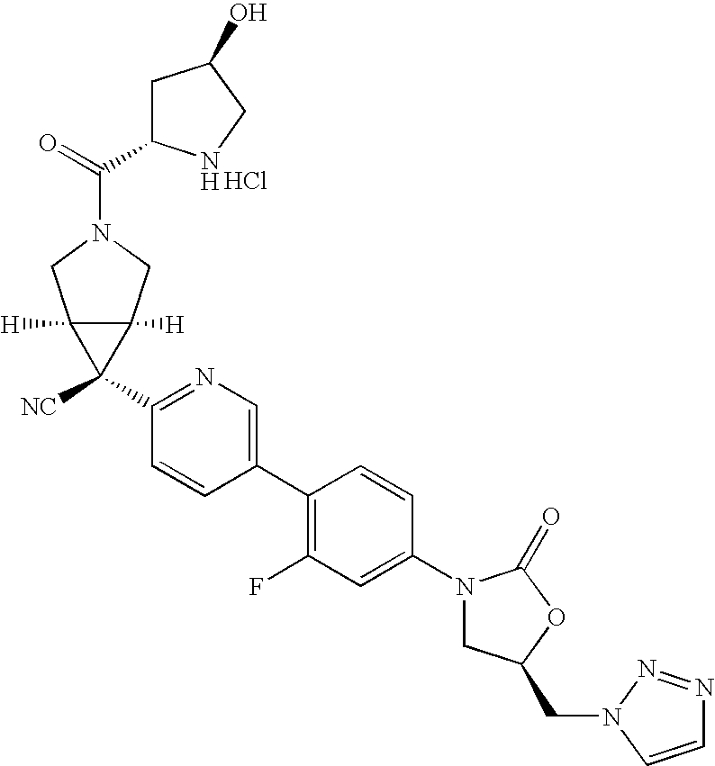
C1(N2CC(CN3C=CN=N3)OC2=O)=CC(F)=C(C2=CN=C(C3([NC])C4([H])C3([H])CN(C(=O)C3CC(O)CN3)C4)C=C2)C=C1.Cl
